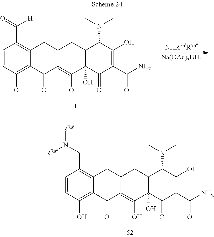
C1=CC(O)=C2C(=C1CN([R7u])[R7u])CC1C(=C(O)C3(O)C(C1)C(N(C)C)C(O)=C(C(N)=O)C3=O)C2=O.[Na(OAc)3BH4].C1=CC(O)=C2C(=C1C(=O)[H])CC1C(=C(O)C3(O)C(C1)C(N(C)C)C(O)=C(C(N)=O)C3=O)C2=O
